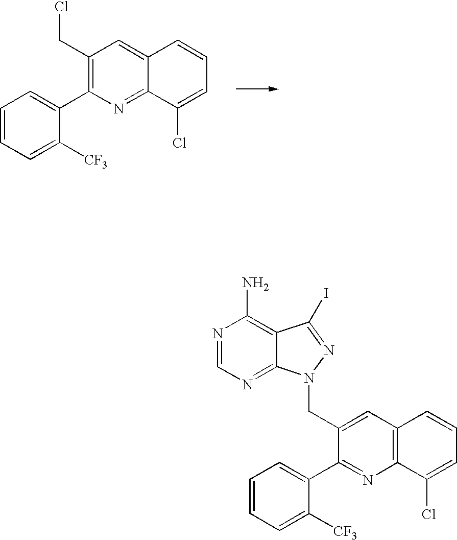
C1(CCl)=C(C2=CC=CC=C2[CF3])N=C2C(=C1)C=CC=C2Cl.C1(CN2C3=NC=NC(N)=C3C(I)=N2)=CC2=C(N=C1C1=CC=CC=C1[CF3])C(Cl)=CC=C2
